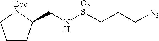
C(N[O2S]CCC[N3])C1CCC[BocN]1
